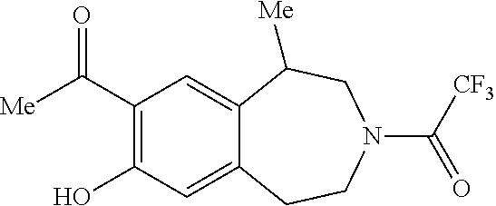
C1(C([Me])=O)=C(O)C=C2C(=C1)C([Me])CN(C(=O)[CF3])CC2
